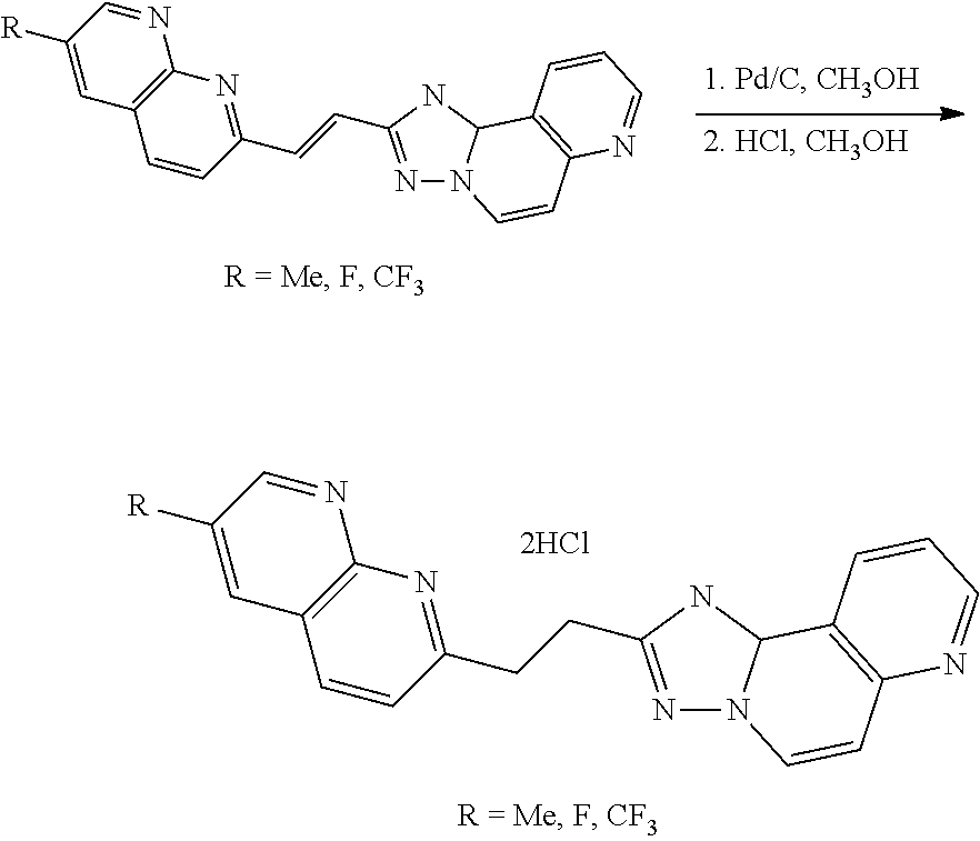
C1([R])=CC2=C(N=C1)N=C(C=CC1=NN3C(N1)C1=C(C=C3)N=CC=C1)C=C2.C1([R])=CC2=C(N=C1)N=C(CCC1=NN3C(N1)C1=C(C=C3)N=CC=C1)C=C2
